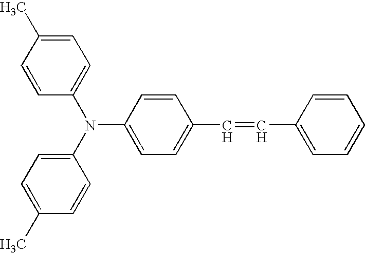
C1=CC(N(C2=CC=C(C)C=C2)C2=CC=C(C)C=C2)=CC=C1C=CC1=CC=CC=C1
